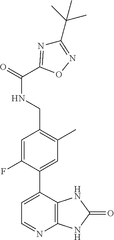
C1(C)=C(CNC(=O)C2=NC(C(C)(C)C)=NO2)C=C(F)C(C2=CC=NC3=C2NC(=O)N3)=C1
